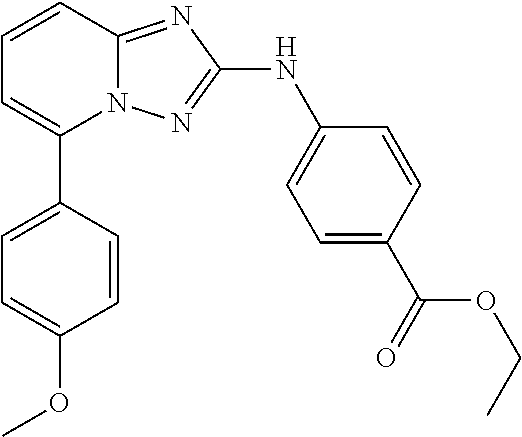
N12C(=NC(NC3=CC=C(C(=O)OCC)C=C3)=N1)C=CC=C2C1=CC=C(OC)C=C1
